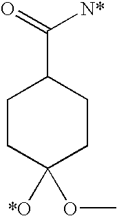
O=C(C1CCC([*O])(OC)CC1)[N*]
